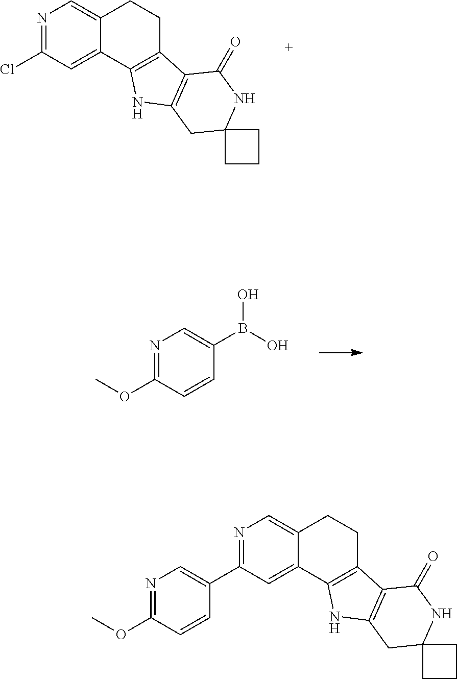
C1(B(O)O)=CN=C(OC)C=C1.N1=C(Cl)C=C2C(=C1)CCC1=C2NC2=C1C(=O)NC1(C2)CCC1.N1=C(C2=CN=C(OC)C=C2)C=C2C(=C1)CCC1=C2NC2=C1C(=O)NC1(C2)CCC1
